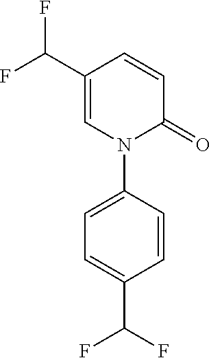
N1(C2=CC=C(C(F)F)C=C2)C(=O)C=CC(C(F)F)=C1
